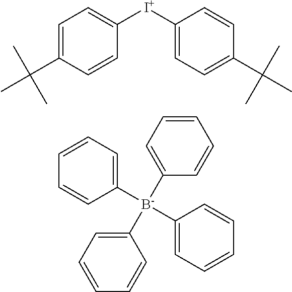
C1=C(C(C)(C)C)C=CC([I+]C2=CC=C(C(C)(C)C)C=C2)=C1.C1([B-](C2=CC=CC=C2)(C2=CC=CC=C2)C2=CC=CC=C2)=CC=CC=C1
